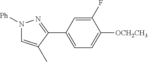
C1(C2=NN([Ph])C=C2C)=CC=C([OCH2CH3])C(F)=C1
